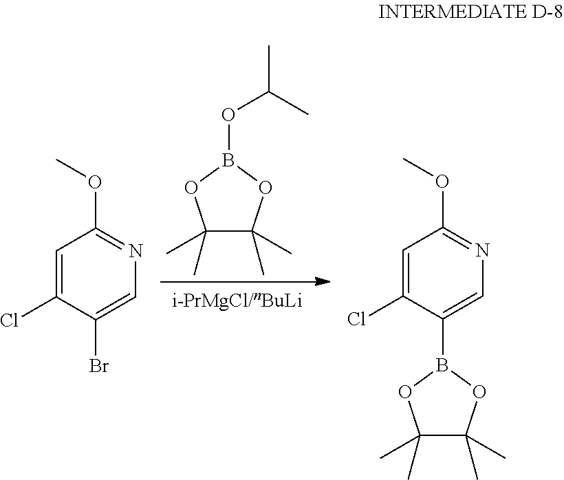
C1=C(Cl)C(Br)=CN=C1OC.C1=C(Cl)C(B2OC(C)(C)C(C)(C)O2)=CN=C1OC.C1(C)(C)C(C)(C)OB(OC(C)C)O1
